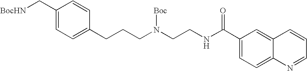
C1(C[BocHN])=CC=C(CCCN(CCNC(C2=CC=C3C(=C2)C=CC=N3)=O)[Boc])C=C1
